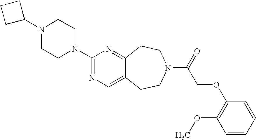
N1(C2CCC2)CCN(C2=NC=C3C(=N2)CCN(C(=O)COC2=C(OC)C=CC=C2)CC3)CC1
